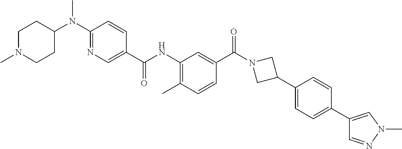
N(C1=NC=C(C(NC2=C(C)C=CC(C(N3CC(C4=CC=C(C5=CN(C)N=C5)C=C4)C3)=O)=C2)=O)C=C1)(C)C1CCN(C)CC1
